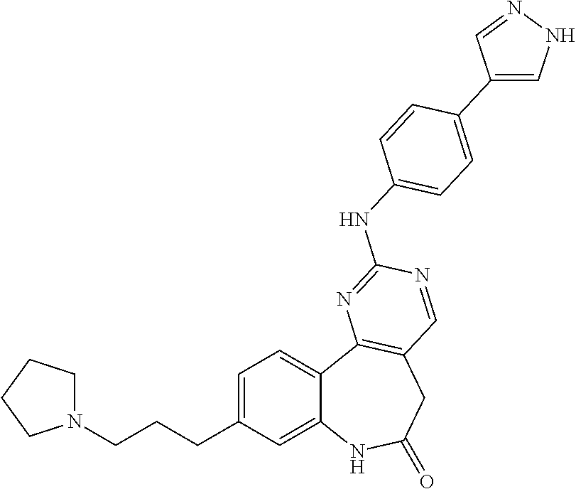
C1=C(CCCN2CCCC2)C=C2C(=C1)C1=C(CC(=O)N2)C=NC(NC2=CC=C(C3=CNN=C3)C=C2)=N1
